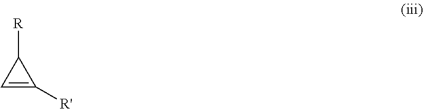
C1([R])C=C1[R']
